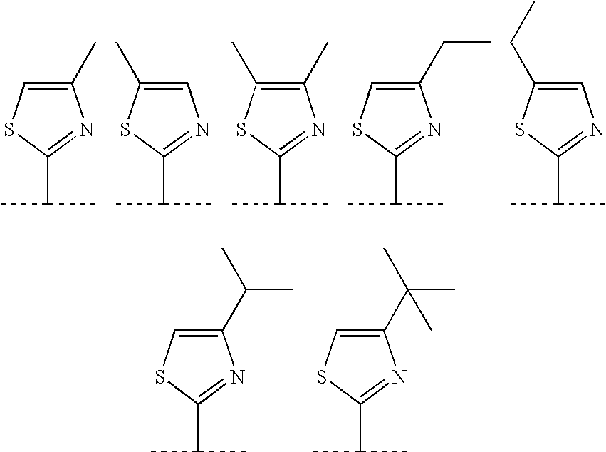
C1(C)=CSC(C(C)C)=N1.C1=C(C)SC(C(C)C)=N1.C1(C)=C(C)SC(C(C)C)=N1.C1(CC)=CSC(C(C)C)=N1.C1=C(CC)SC(C(C)C)=N1.C1(C(C)C)=CSC(C(C)C)=N1.C1(C(C)(C)C)=CSC(C(C)C)=N1
